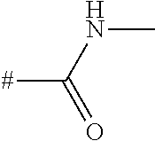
C([#])(=O)NC
